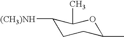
C1([(CH3)NH])CCC(C)OC1C
